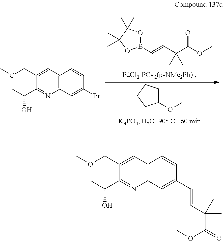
B1(C=CC(C(OC)=O)(C)C)OC(C)(C)C(C)(C)O1.C1(OC)CCCC1.C12=C(C=C(COC)C(C(C)O)=N1)C=CC(Br)=C2.C12=C(C=C(COC)C(C(C)O)=N1)C=CC(C=CC(C)(C)C(=O)OC)=C2
